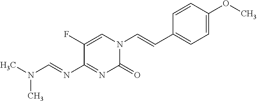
C(=CN1C(=O)N=C(N=CN(C)C)C(F)=C1)C1=CC=C(OC)C=C1
